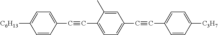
C1([C6H13])=CC=C(C#CC2=CC=C(C#CC3=CC=C([C3H7])C=C3)C=C2C)C=C1
